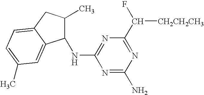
N1=C(N)N=C(C(F)[CH2CH2CH3])N=C1NC1C(C)CC2=CC=C(C)C=C12
